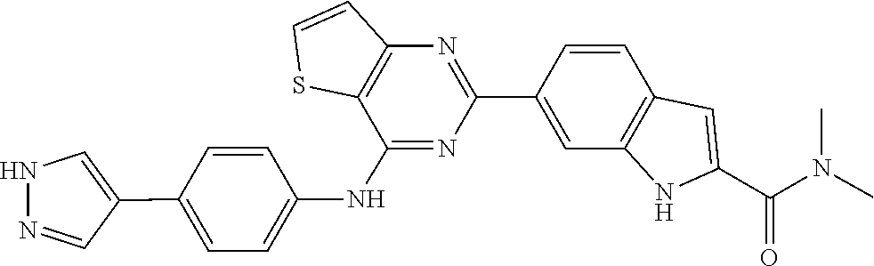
CN(C)C(C1=CC2=C(N1)C=C(C1=NC3=C(SC=C3)C(NC3=CC=C(C4=CNN=C4)C=C3)=N1)C=C2)=O
